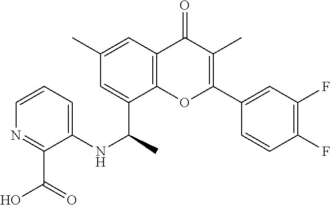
C1=C(C(NC2=CC=CN=C2C(=O)O)C)C2=C(C=C1C)C(=O)C(C)=C(C1=CC(F)=C(F)C=C1)O2
